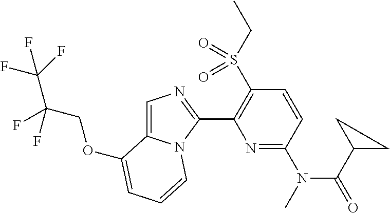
O(C1=CC=CN2C1=CN=C2C1=C(S(CC)(=O)=O)C=CC(N(C(=O)C2CC2)C)=N1)CC(F)(C(F)(F)F)F
